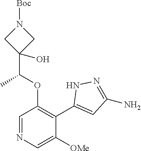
C1=NC=C([OMe])C(C2=CC(N)=NN2)=C1OC(C1(O)CN([Boc])C1)C
